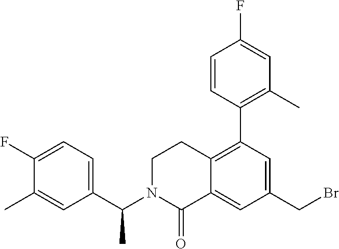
C1(F)=CC=C(C(N2C(=O)C3=CC(CBr)=CC(C4=C(C)C=C(F)C=C4)=C3CC2)C)C=C1C
